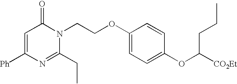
C1=C([Ph])N=C(CC)N(CCOC2=CC=C(OC([CO2Et])CCC)C=C2)C1=O
